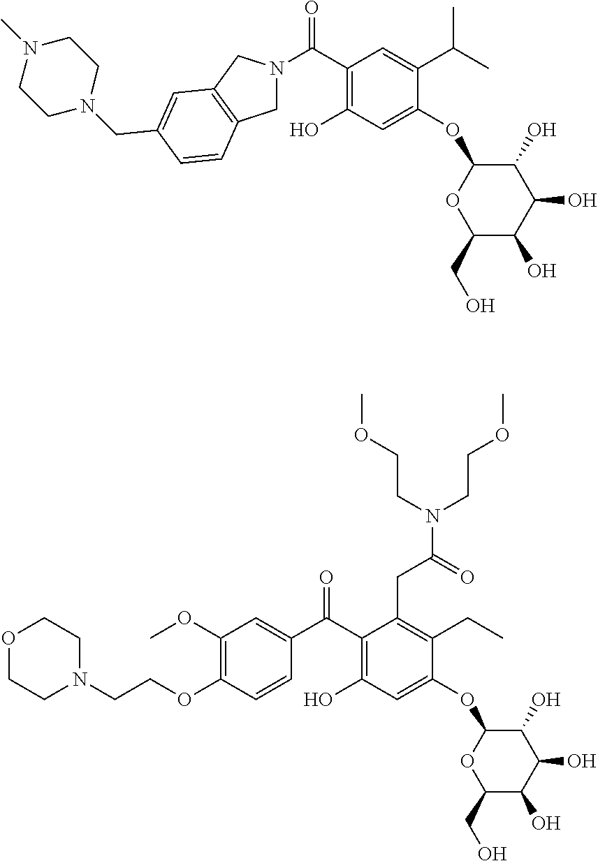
C1(C(N2CC3=C(C2)C=C(CN2CCN(C)CC2)C=C3)=O)=C(O)C=C(OC2OC(CO)C(O)C(O)C2O)C(C(C)C)=C1.C1(C(C2=CC(OC)=C(OCCN3CCOCC3)C=C2)=O)=C(O)C=C(OC2OC(CO)C(O)C(O)C2O)C(CC)=C1CC(N(CCOC)CCOC)=O
